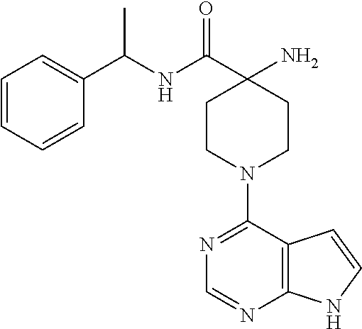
N(C(C1(N)CCN(C2=NC=NC3=C2C=CN3)CC1)=O)C(C1=CC=CC=C1)C
